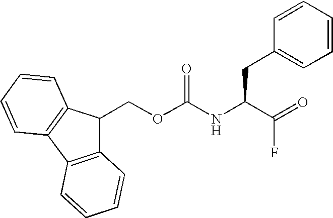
C1(COC(NC(C(=O)F)CC2=CC=CC=C2)=O)C2=C(C3=C1C=CC=C3)C=CC=C2
